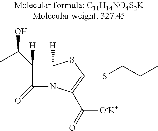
C12([H])N(C(C(=O)[O-K+])=C(SCCC)S1)C(=O)C2(C(C)O)[H]
